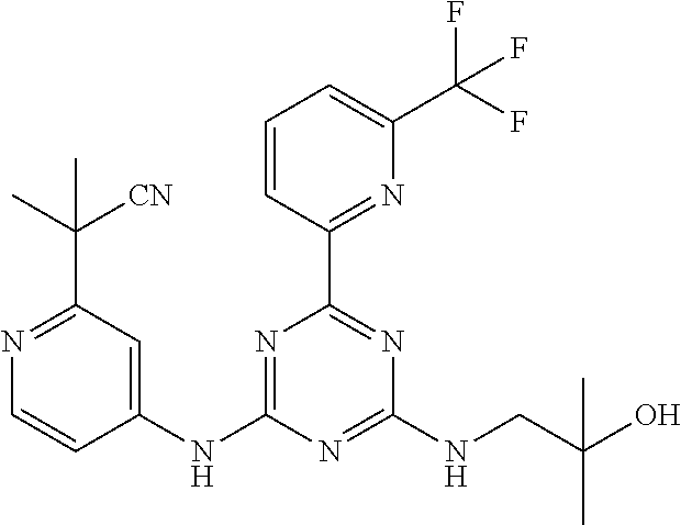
C1(NC2=NC(C3=NC(C(F)(F)F)=CC=C3)=NC(NCC(O)(C)C)=N2)=CC(C([CN])(C)C)=NC=C1
